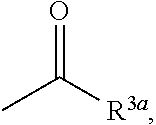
O=C([R3a])C
